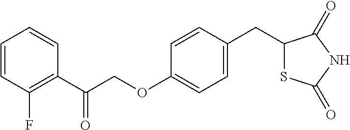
C1=CC(F)=C(C(COC2=CC=C(CC3SC(=O)NC3=O)C=C2)=O)C=C1
